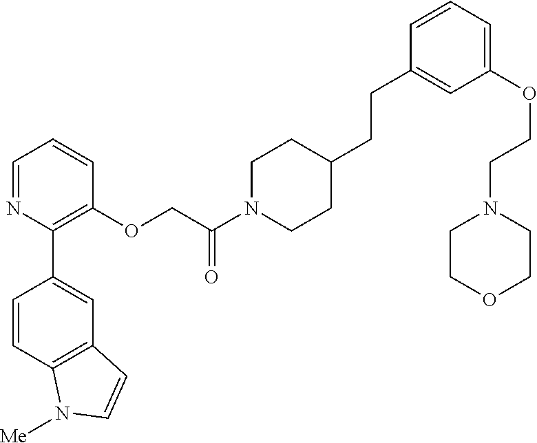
C1=NC(C2=CC3=C(C=C2)N([Me])C=C3)=C(OCC(N2CCC(CCC3=CC(OCCN4CCOCC4)=CC=C3)CC2)=O)C=C1
